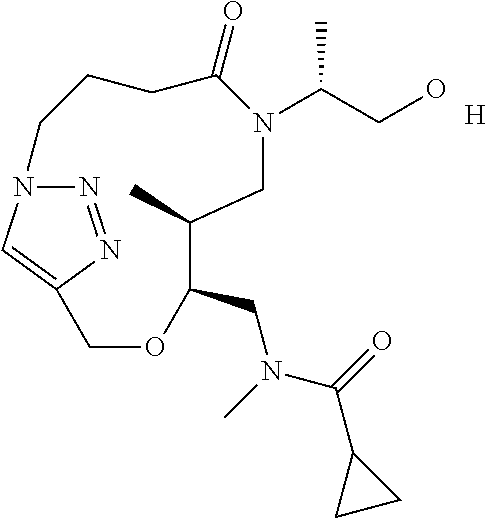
N1=NC2=CN1CCCC(=O)N(C(CO)C)CC(C)C(CN(C)C(=O)C1CC1)OC2.[H]
